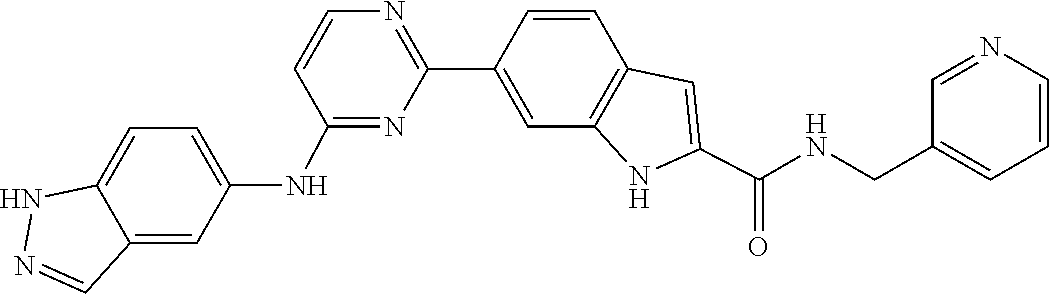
C1=CC2=C(C=C1C1=NC=CC(NC3=CC=C4C(=C3)C=NN4)=N1)NC(C(NCC1=CC=CN=C1)=O)=C2
